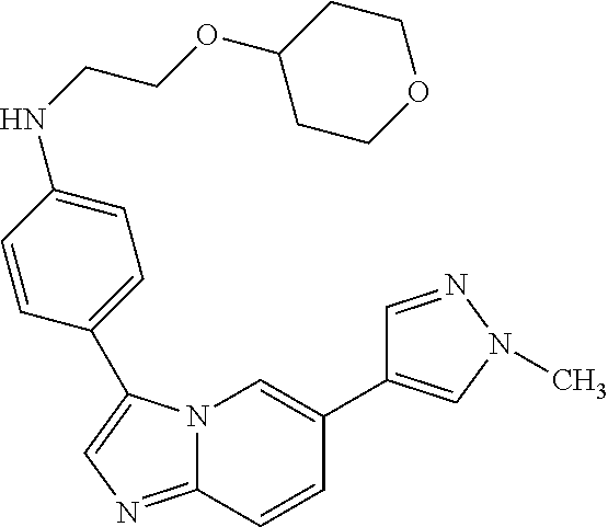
N12C(=NC=C1C1=CC=C(NCCOC3CCOCC3)C=C1)C=CC(C1=CN(C)N=C1)=C2
